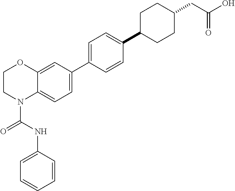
C12=CC(C3=CC=C(C4CCC(CC(O)=O)CC4)C=C3)=CC=C1N(C(NC1=CC=CC=C1)=O)CCO2
